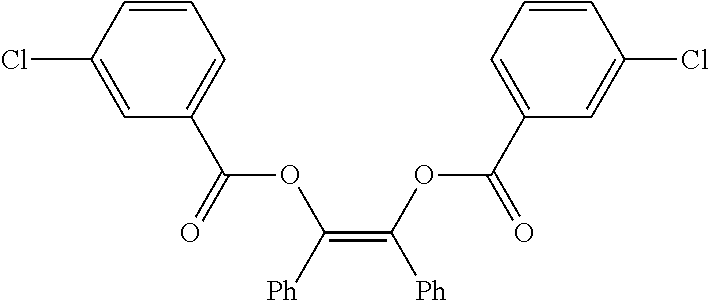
C1=CC(Cl)=CC(C(OC(=C(OC(C2=CC=CC(Cl)=C2)=O)[Ph])[Ph])=O)=C1
